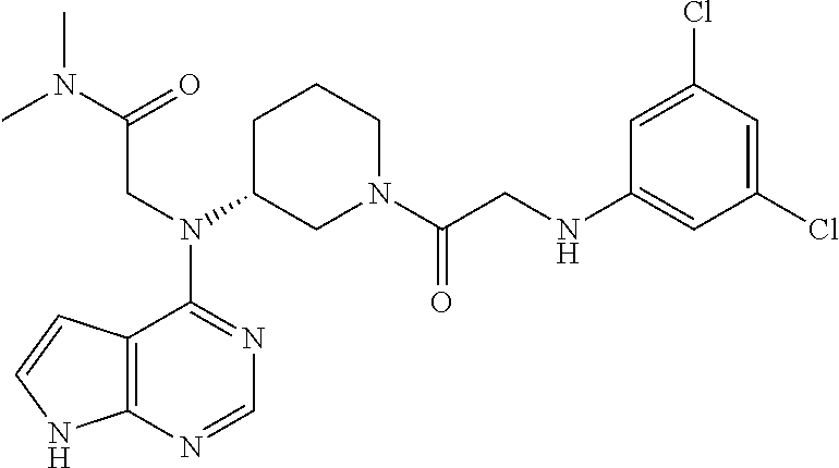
C12=C(N=CN=C1N(C1CN(C(CNC3=CC(Cl)=CC(Cl)=C3)=O)CCC1)CC(N(C)C)=O)NC=C2
